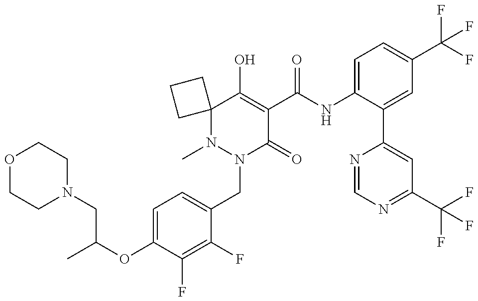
O1CCN(CC(C)OC2=CC=C(CN3C(=O)C(C(=O)NC4=CC=C(C(F)(F)F)C=C4C4=CC(C(F)(F)F)=NC=N4)=C(O)C4(N3C)CCC4)C(F)=C2F)CC1
